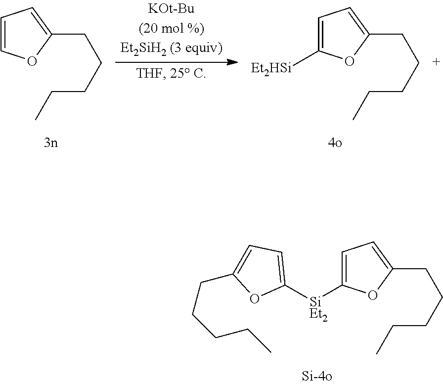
C1=C([SiEt2]C2=CC=C(CCCCC)O2)OC(CCCCC)=C1.C1=COC(CCCCC)=C1.C1=C([Et2HSi])OC(CCCCC)=C1
